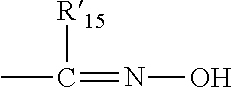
[R15]C(C)=NO
